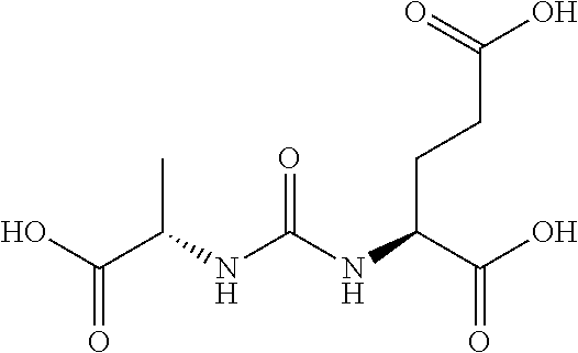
N(C(=O)NC(C(O)=O)C)C(C(O)=O)CCC(O)=O
